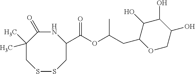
N1C(=O)C(C)(C)CSSCC1C(=O)OC(CC1OCC(O)C(O)C1O)C
